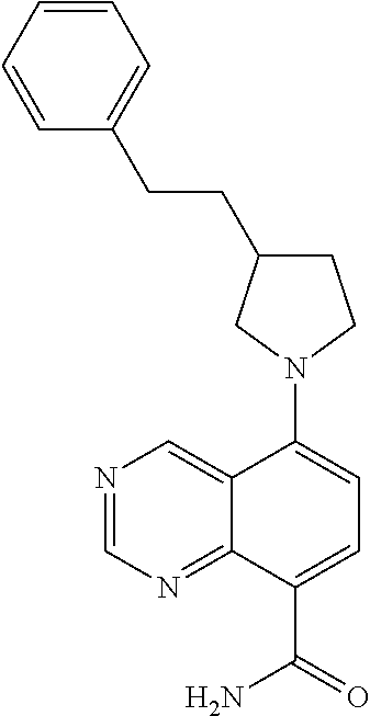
C12=CN=CN=C1C(C(=O)N)=CC=C2N1CCC(CCC2=CC=CC=C2)C1
